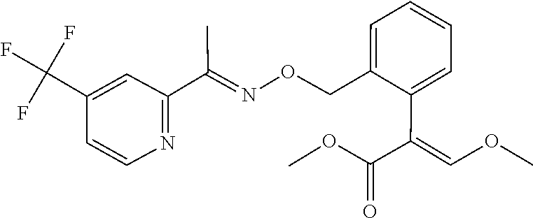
O(C)C=C(C(OC)=O)C1=CC=CC=C1CON=C(C1=NC=CC(C(F)(F)F)=C1)C
